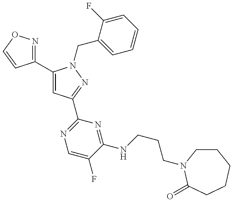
C1(C2=CC(C3=NC=C(F)C(NCCCN4CCCCCC4=O)=N3)=NN2CC2=CC=CC=C2F)=NOC=C1
